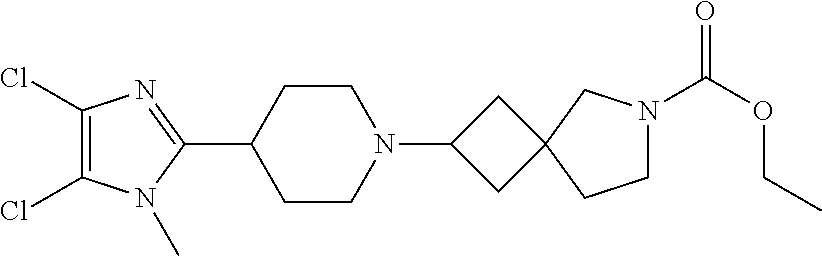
C1(Cl)=C(Cl)N(C)C(C2CCN(C3CC4(C3)CCN(C(OCC)=O)C4)CC2)=N1
